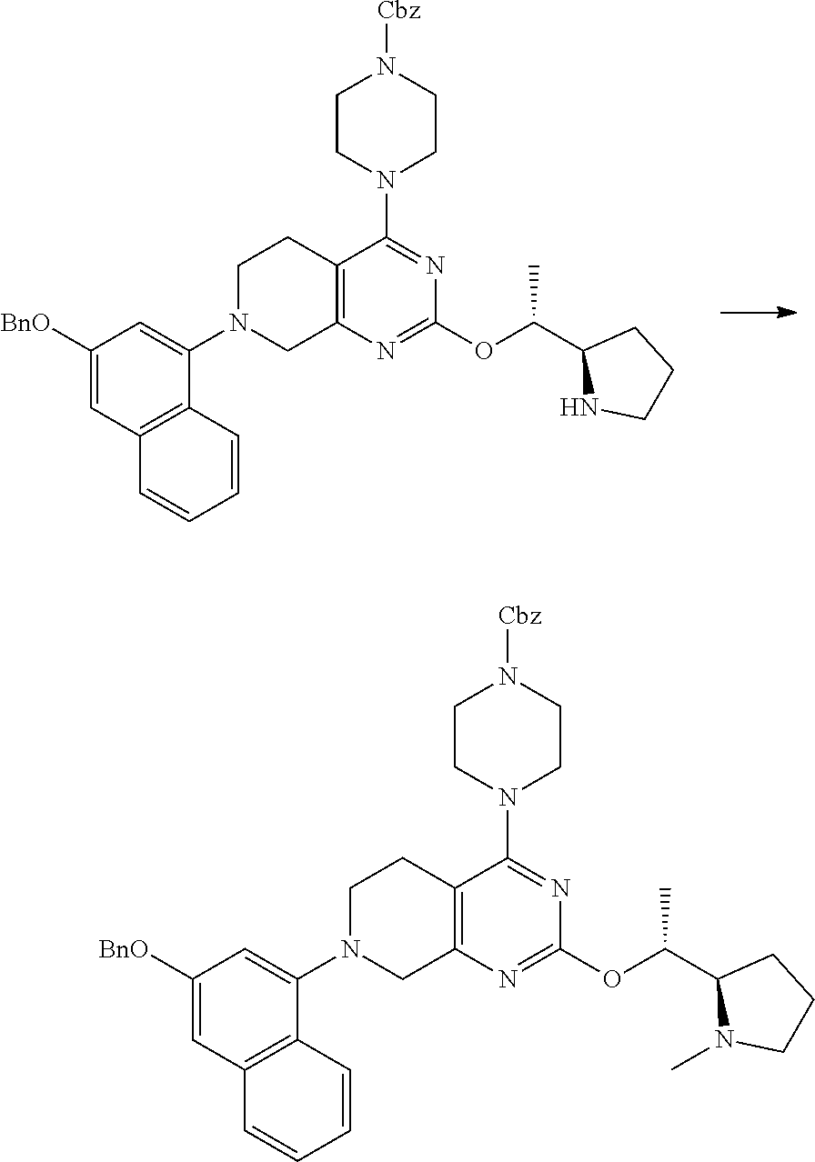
C1([BnO])=CC2=C(C(N3CC4=C(CC3)C(N3CCN([Cbz])CC3)=NC(OC(C3N(C)CCC3)C)=N4)=C1)C=CC=C2.C1([BnO])=CC2=C(C(N3CC4=C(CC3)C(N3CCN([Cbz])CC3)=NC(OC(C3NCCC3)C)=N4)=C1)C=CC=C2
